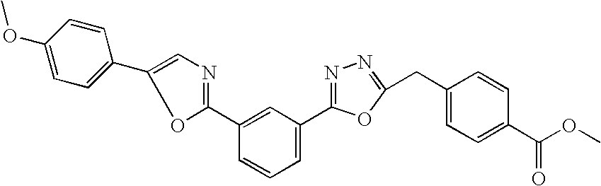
C1(OC)=CC=C(C2=CN=C(C3=CC(C4=NN=C(CC5=CC=C(C(OC)=O)C=C5)O4)=CC=C3)O2)C=C1
